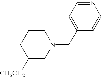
N1=CC=C(CN2CCCC([CH2CH2])C2)C=C1
